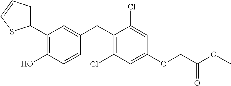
C1(C2=C(O)C=CC(CC3=C(Cl)C=C(OCC(OC)=O)C=C3Cl)=C2)=CC=CS1
